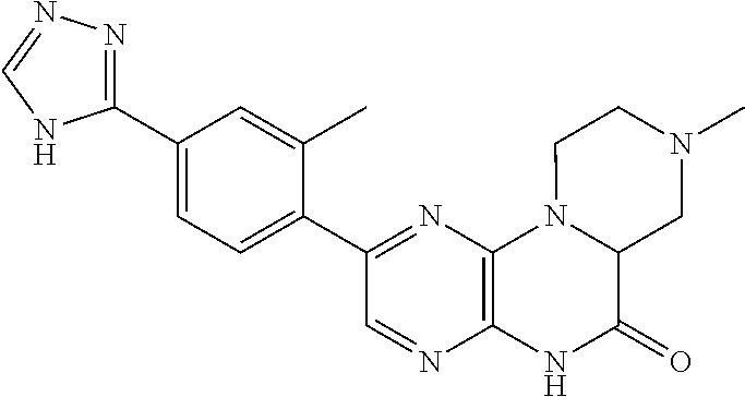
C1(C2=NN=CN2)=CC=C(C2=NC3=C(N=C2)NC(=O)C2N3CCN(C)C2)C(C)=C1
